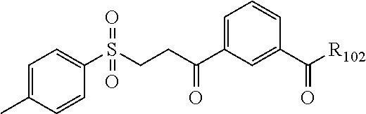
C1=C(C)C=CC(S(CCC(C2=CC=CC(C([R102])=O)=C2)=O)(=O)=O)=C1
